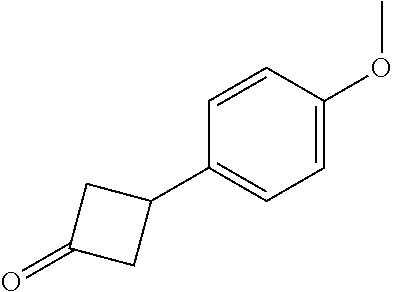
C1=C(OC)C=CC(C2CC(=O)C2)=C1
